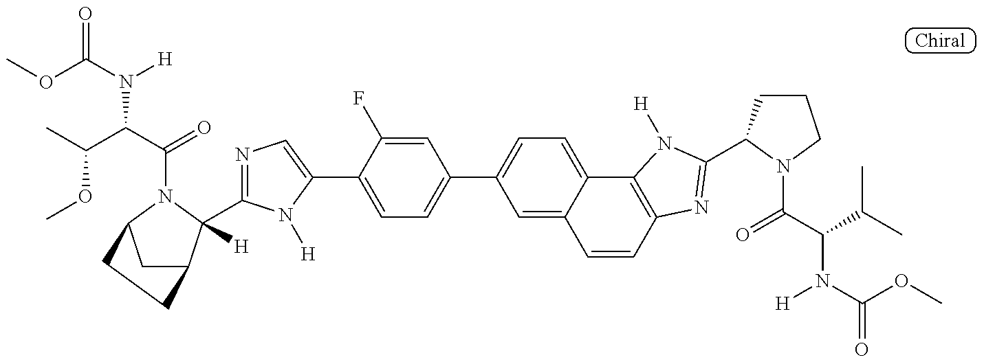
COC(N([H])C(C(=O)N1C([H])(C2=NC=C(C3=CC=C(C4=CC=C5C(=C4)C=CC4=C5N([H])C(C5CCCN5C(C(C(C)C)N(C(OC)=O)[H])=O)=N4)C=C3F)N2[H])C2CC1CC2)C(C)OC)=O
